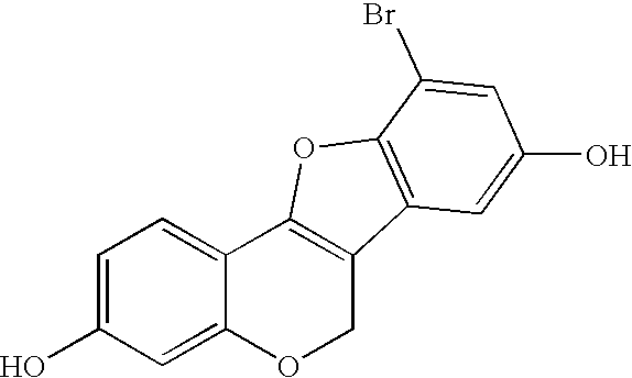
C1=C(O)C=C2C(=C1)C1=C(CO2)C2=C(O1)C(Br)=CC(O)=C2
